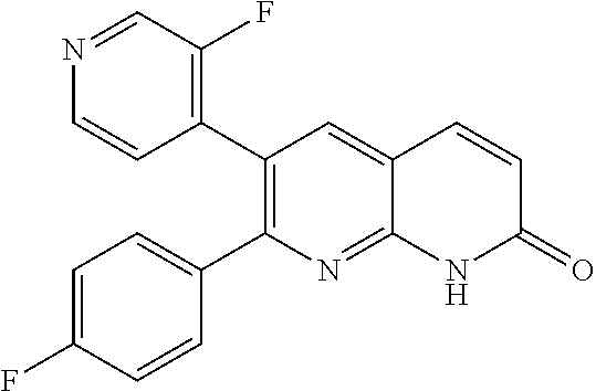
N1=CC(F)=C(C2=C(C3=CC=C(F)C=C3)N=C3C(=C2)C=CC(=O)N3)C=C1
